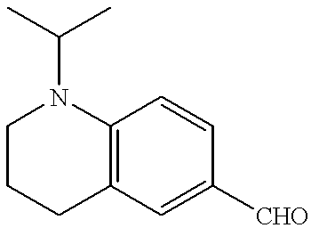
C12=C(C=C([CHO])C=C1)CCCN2C(C)C
